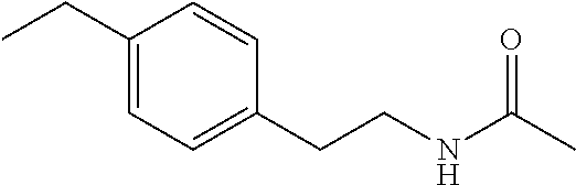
C1(CC)=CC=C(CCNC(C)=O)C=C1
